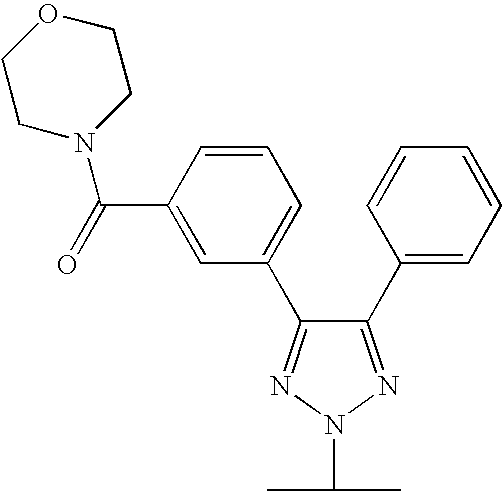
C1(C2=CC=CC=C2)=NN(C(C)C)N=C1C1=CC=CC(C(=O)N2CCOCC2)=C1
